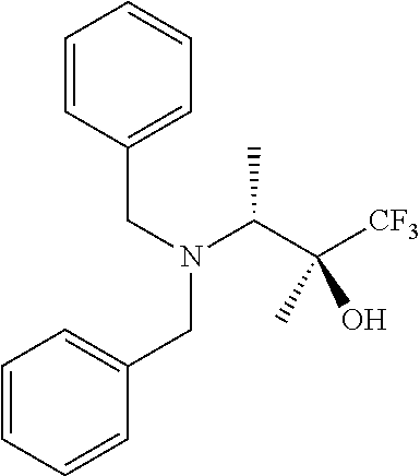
C1=CC(CN(CC2=CC=CC=C2)C(C([CF3])(O)C)C)=CC=C1
